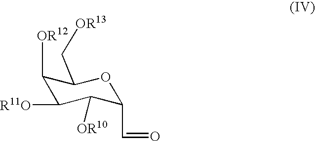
C1([OR12])C([R11O])C([OR10])C(C=O)OC1C[OR13]
